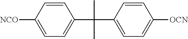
C1=CC([NCO])=CC=C1C(C)(C)C1=CC=C([OCN])C=C1
